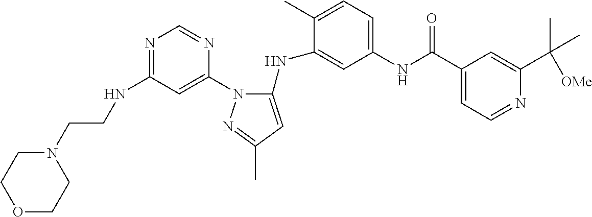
N1=C(NCCN2CCOCC2)C=C(N2C(NC3=CC(NC(C4=CC=NC(C(C)(C)[OMe])=C4)=O)=CC=C3C)=CC(C)=N2)N=C1
